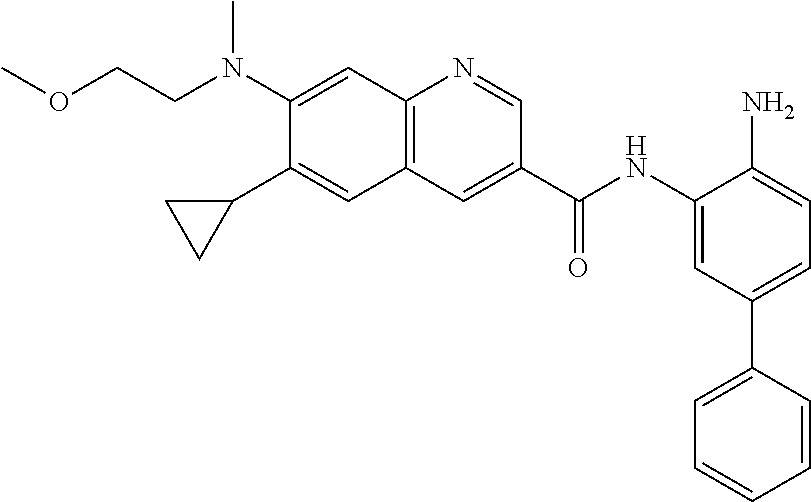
C(CN(C1=CC2=C(C=C1C1CC1)C=C(C(NC1=CC(C3=CC=CC=C3)=CC=C1N)=O)C=N2)C)OC
